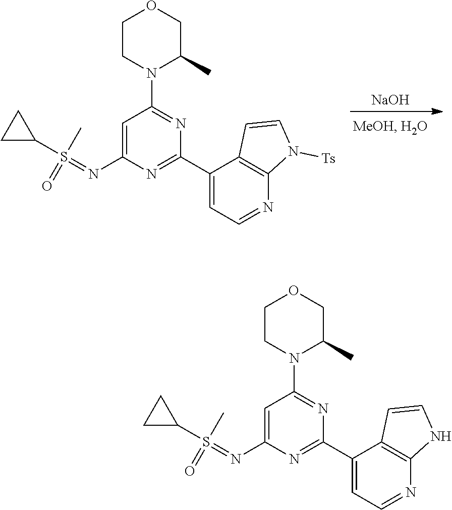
C1CN(C2=NC(C3=CC=NC4=C3C=CN4[Ts])=NC(N=S(C3CC3)(C)=O)=C2)C(C)CO1.[NaOH].C1CN(C2=NC(C3=CC=NC4=C3C=CN4)=NC(N=S(C3CC3)(C)=O)=C2)C(C)CO1
